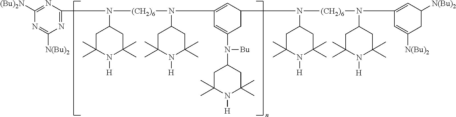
C1([(Bu)2N])=NC(N([(CH2)6]N(C2=CC(N([(CH2)6]N(C3=CC([N(Bu)2])CC([N(Bu)2])=C3)C3CC(C)(C)N([H])C(C)(C)C3)C3CC(C)(C)N([H])C(C)(C)C3)CC(N(C3CC(C)(C)N([H])C(C)(C)C3)[Bu])=C2)C2CC(C)(C)N([H])C(C)(C)C2)C2CC(C)(C)N([H])C(C)(C)C2)=NC([N(Bu)2])=N1
